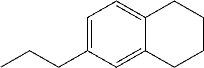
CCCC1=CC=C2C(=C1)CCCC2
